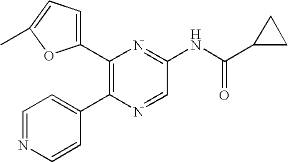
C1(C2=CC=C(C)O2)=C(C2=CC=NC=C2)N=CC(NC(C2CC2)=O)=N1
